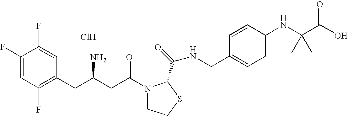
Cl.C1(F)=CC(F)=C(CC(CC(N2CCSC2C(=O)NCC2=CC=C(NC(C(O)=O)(C)C)C=C2)=O)N)C=C1F
